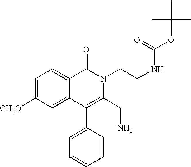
C1=C([CH3O])C=C2C(=C1)C(=O)N(CCNC(=O)OC(C)(C)C)C(CN)=C2C1=CC=CC=C1
